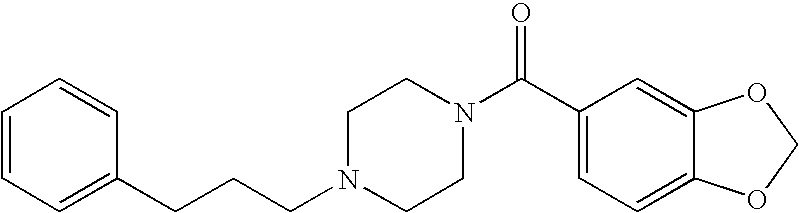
C(N1CCN(C(C2=CC=C3C(=C2)OCO3)=O)CC1)CCC1=CC=CC=C1
